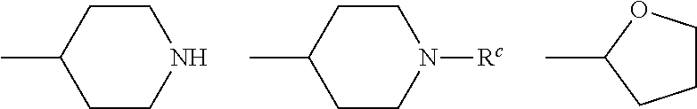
C1CNCCC1C.C1CN([Rc])CCC1C.C1(C)CCCO1
